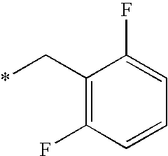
C1(C*)=C(F)C=CC=C1F
